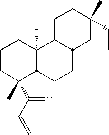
C1CC(C(C=C)=O)(C)C2C(C)(C1)C1=CCC(C=C)(C)CC1CC2
